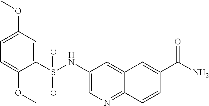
C1(S(NC2=CN=C3C(=C2)C=C(C(N)=O)C=C3)(=O)=O)=CC(OC)=CC=C1OC
